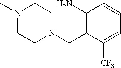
C1(N)=C(CN2CCN(C)CC2)C([CF3])=CC=C1
